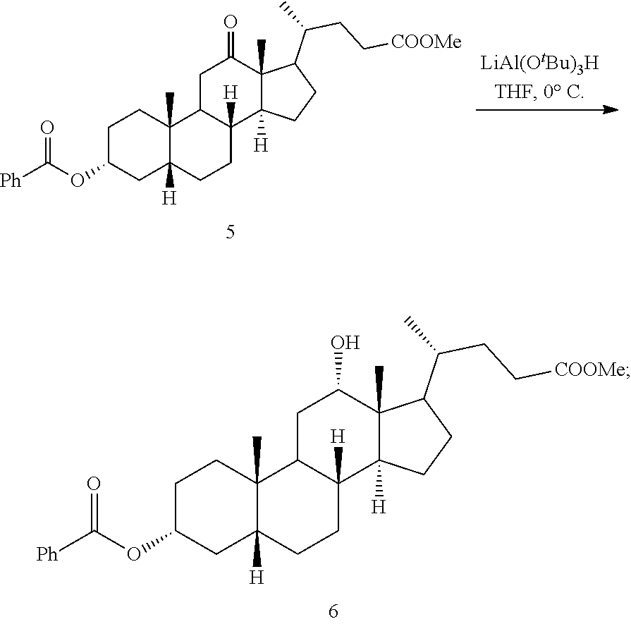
C1C(OC([Ph])=O)CC2([H])C(C)(C1)C1C([H])(CC2)C2([H])C(C)(C(O)C1)C(C(C)CC[COOMe])CC2.C1C(OC([Ph])=O)CC2([H])C(C)(C1)C1C([H])(CC2)C2([H])C(C)(C(=O)C1)C(C(C)CC[COOMe])CC2
